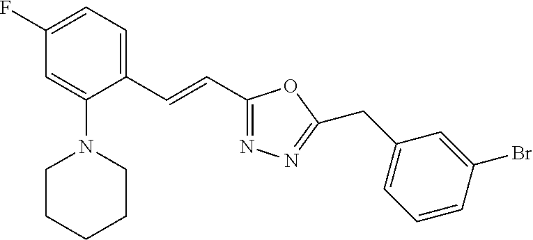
C1(F)=CC=C(C=CC2=NN=C(CC3=CC=CC(Br)=C3)O2)C(N2CCCCC2)=C1
